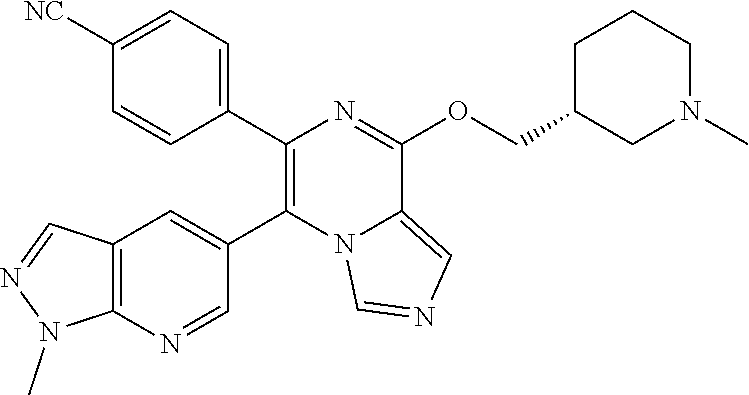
C1(C2=CC=C([NC])C=C2)=C(C2=CC3=C(N=C2)N(C)N=C3)N2C(=CN=C2)C(OCC2CN(C)CCC2)=N1
